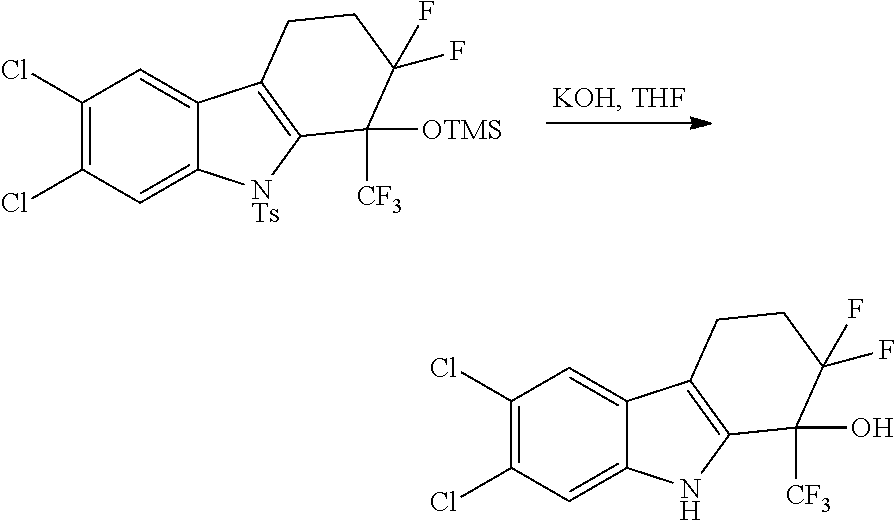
C1(Cl)=C(Cl)C=C2C(=C1)C1=C([NTs]2)C([CF3])([OTMS])C(F)(F)CC1.C1(Cl)=C(Cl)C=C2C(=C1)C1=C(N2)C([CF3])(O)C(F)(F)CC1
